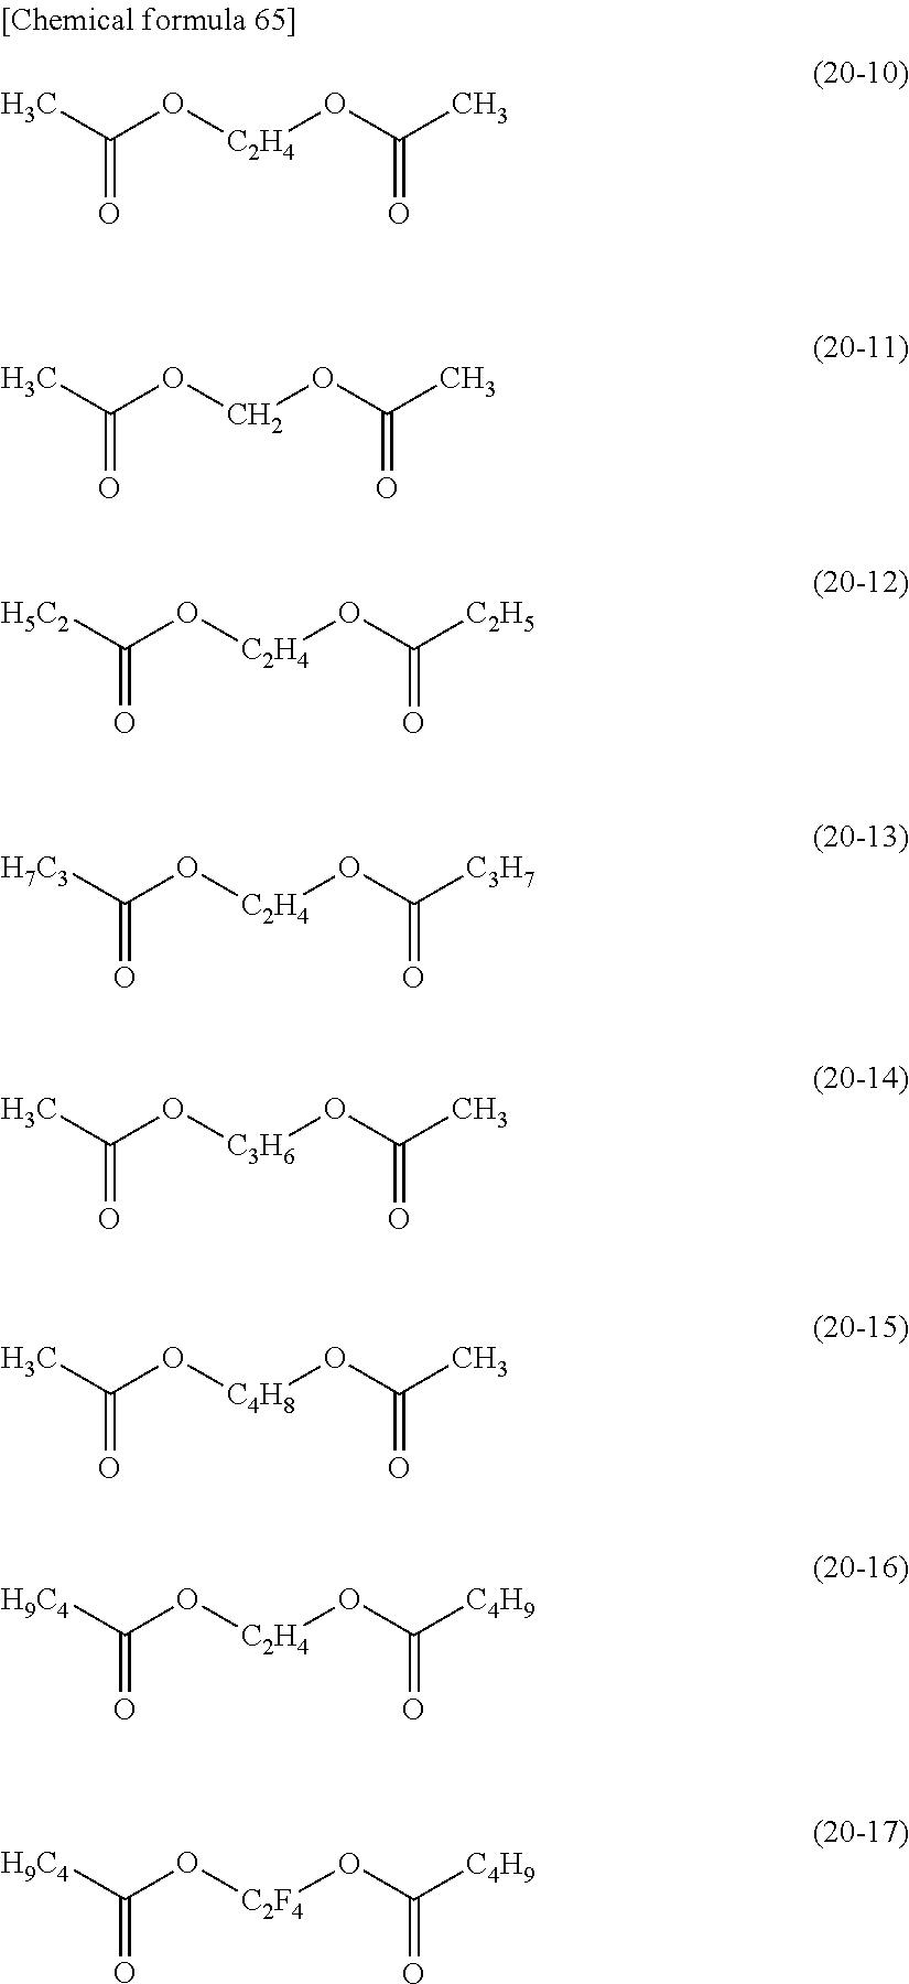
CC(O[C2H4]OC(C)=O)=O.CC(OCOC(C)=O)=O.[H5C2]C(O[C2H4]OC([C2H5])=O)=O.[H7C3]C(O[C2H4]OC([C3H7])=O)=O.CC(O[C3H6]OC(C)=O)=O.CC(O[C4H8]OC(C)=O)=O.[H9C4]C(O[C2H4]OC([C4H9])=O)=O.[H9C4]C(O[C2F4]OC([C4H9])=O)=O
